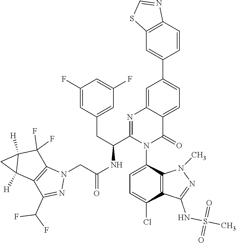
C1=C(N2C(=O)C3=CC=C(C4=CC5=C(C=C4)N=CS5)C=C3N=C2C(NC(CN2C3=C(C(C(F)F)=N2)C2([H])C([H])(C3(F)F)C2)=O)CC2=CC(F)=CC(F)=C2)C2=C(C(Cl)=C1)C(NS(C)(=O)=O)=NN2C
